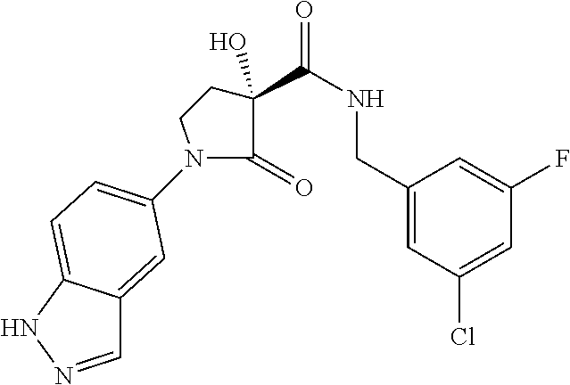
C1=NNC2=CC=C(N3C(=O)C(C(NCC4=CC(Cl)=CC(F)=C4)=O)(O)CC3)C=C12
